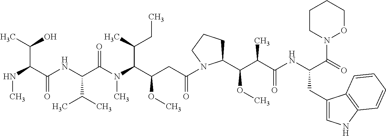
CNC(C(NC(C(N(C(C(CC(N1C(C(C(C(NC(CC2=CNC3=C2C=CC=C3)C(=O)N2OCCCC2)=O)C)OC)CCC1)=O)OC)C(C)CC)C)=O)C(C)C)=O)C(C)O
